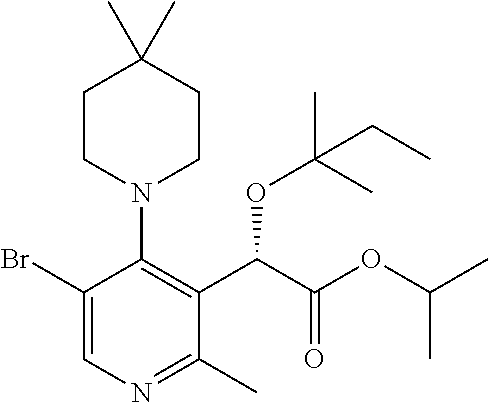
C1CN(C2=C(C(C(OC(C)C)=O)OC(C)(C)CC)C(C)=NC=C2Br)CCC1(C)C
